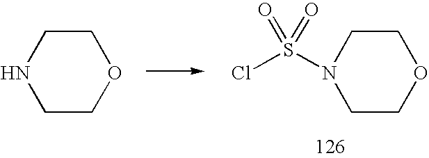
C1CNCCO1.C1CN(S(Cl)(=O)=O)CCO1
